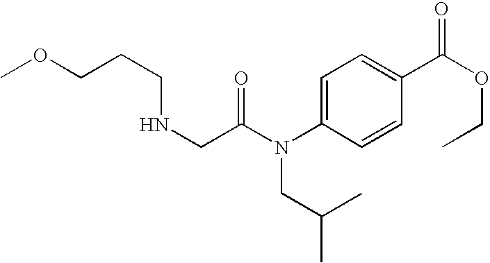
N(CC(N(C1=CC=C(C(OCC)=O)C=C1)CC(C)C)=O)CCCOC
